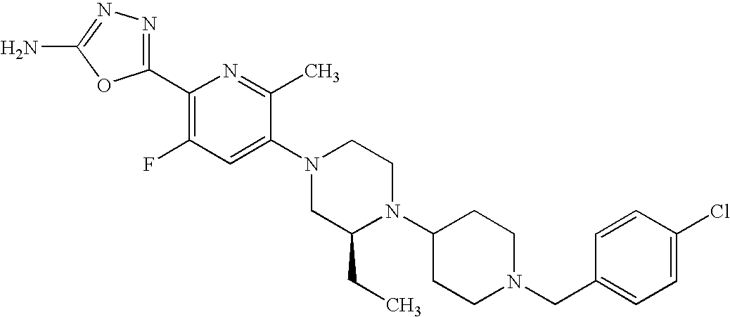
C1(C2=C(F)C=C(N3CC(CC)N(C4CCN(CC5=CC=C(Cl)C=C5)CC4)CC3)C(C)=N2)=NN=C(N)O1
